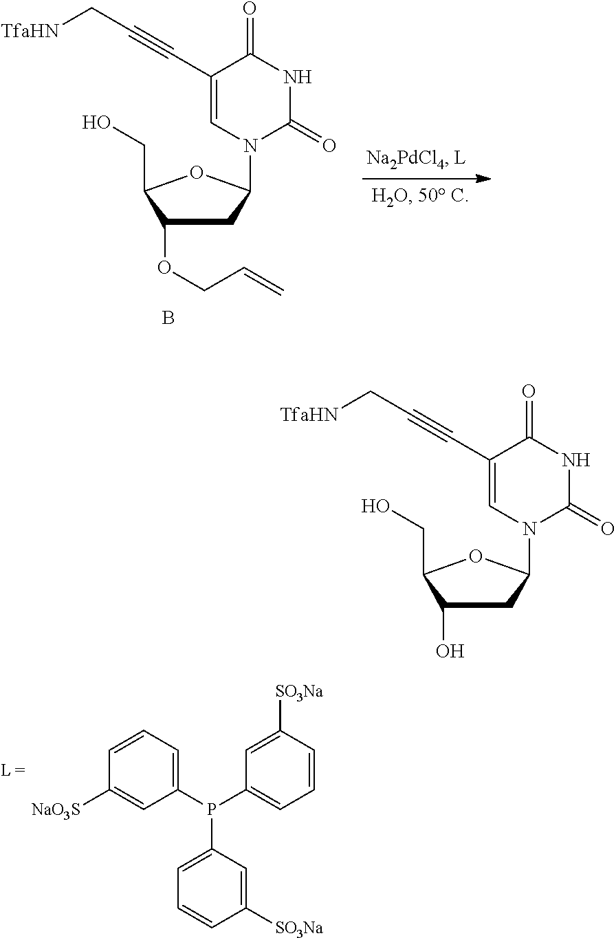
C1(OCC=C)CC(N2C(=O)NC(=O)C(C#CC[TfaHN])=C2)OC1CO.B.C1([SO3Na])=CC(P(C2=CC=CC([NaO3S])=C2)C2=CC=CC([SO3Na])=C2)=CC=C1.C1(O)CC(N2C(=O)NC(=O)C(C#CC[TfaHN])=C2)OC1CO
